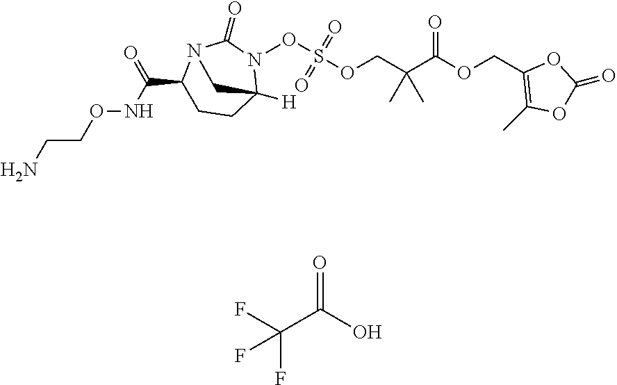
C1(COC(C(COS(=O)(=O)ON2C3([H])CCC(C(NOCCN)=O)N(C2=O)C3)(C)C)=O)=C(C)OC(=O)O1.FC(C(O)=O)(F)F
